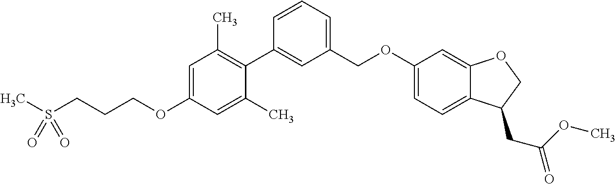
CS(CCCOC1=CC(C)=C(C2=CC(COC3=CC=C4C(=C3)OCC4CC(OC)=O)=CC=C2)C(C)=C1)(=O)=O
